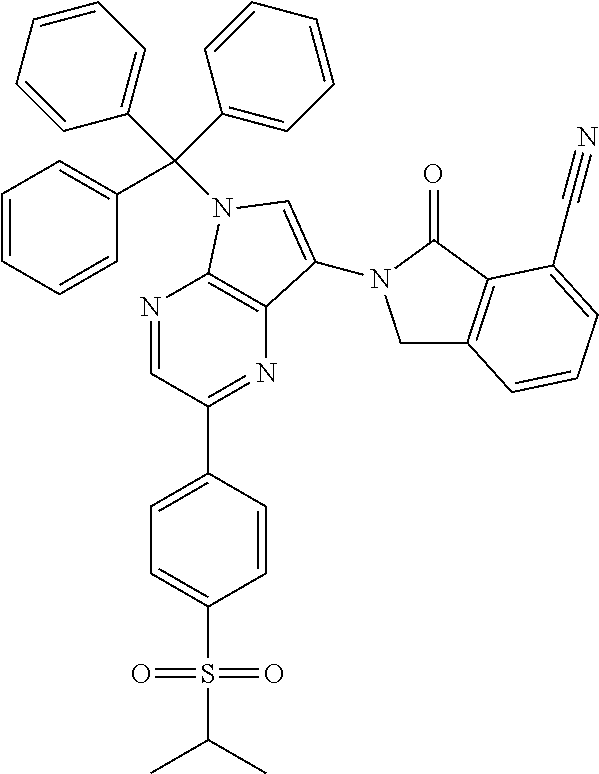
C1=C(S(=O)(=O)C(C)C)C=CC(C2=NC3=C(N=C2)N(C(C2=CC=CC=C2)(C2=CC=CC=C2)C2=CC=CC=C2)C=C3N2CC3=C(C2=O)C(C#N)=CC=C3)=C1
